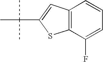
C1=CC2=C(C(F)=C1)SC(C(C)(C)C)=C2
